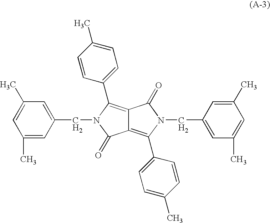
C1=C(C)C=C(C)C=C1CN1C(=O)C2=C(C3=CC=C(C)C=C3)N(CC3=CC(C)=CC(C)=C3)C(=O)C2=C1C1=CC=C(C)C=C1
